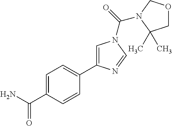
C1=C(C(=O)N)C=CC(C2=CN(C(=O)N3COCC3(C)C)C=N2)=C1
